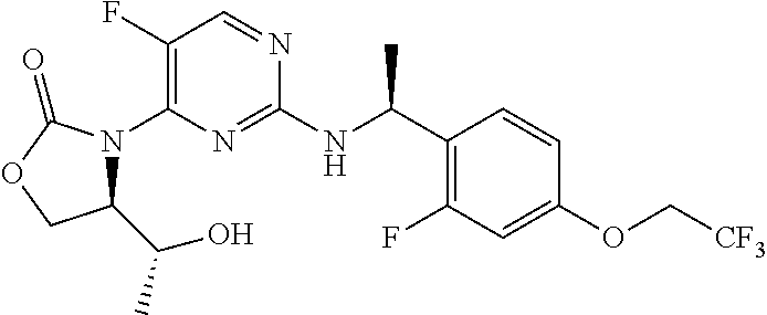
C1(F)=C(N2C(C(C)O)COC2=O)N=C(NC(C2=C(F)C=C(OC[CF3])C=C2)C)N=C1
